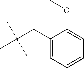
C1(CC(C)(C)C)=CC=CC=C1OC
